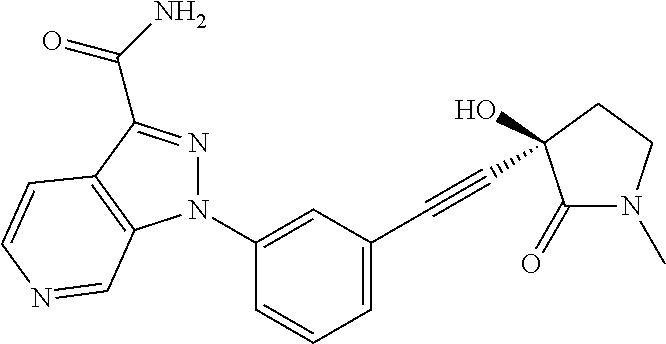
C12=C(C(C(N)=O)=NN1C1=CC(C#CC3(O)C(=O)N(C)CC3)=CC=C1)C=CN=C2
